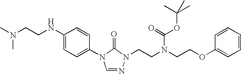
C1(NCCN(C)C)=CC=C(N2C=NN(CCN(CCOC3=CC=CC=C3)C(=O)OC(C)(C)C)C2=O)C=C1
